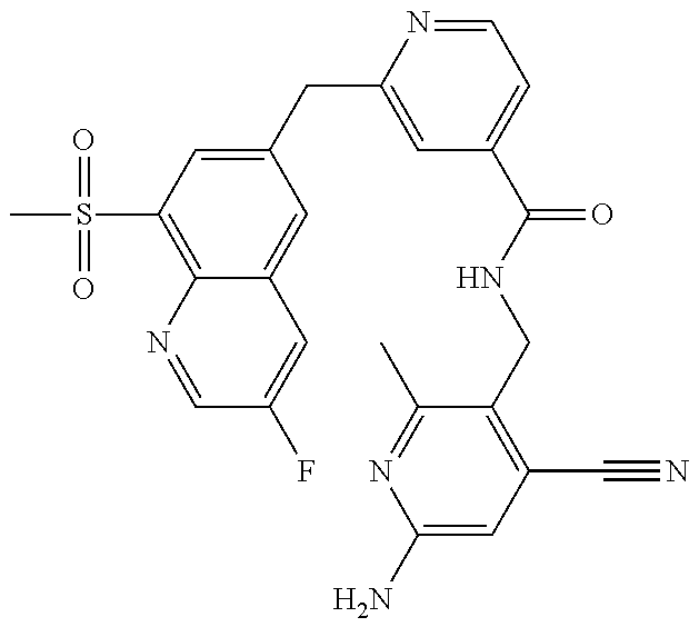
CS(C1=C2C(=CC(CC3=CC(C(=O)NCC4=C(C#N)C=C(N)N=C4C)=CC=N3)=C1)C=C(F)C=N2)(=O)=O
